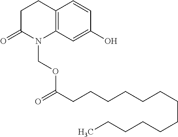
C12=C(CCC(=O)N1COC(CCCCCCCCCCCCC)=O)C=CC(O)=C2
